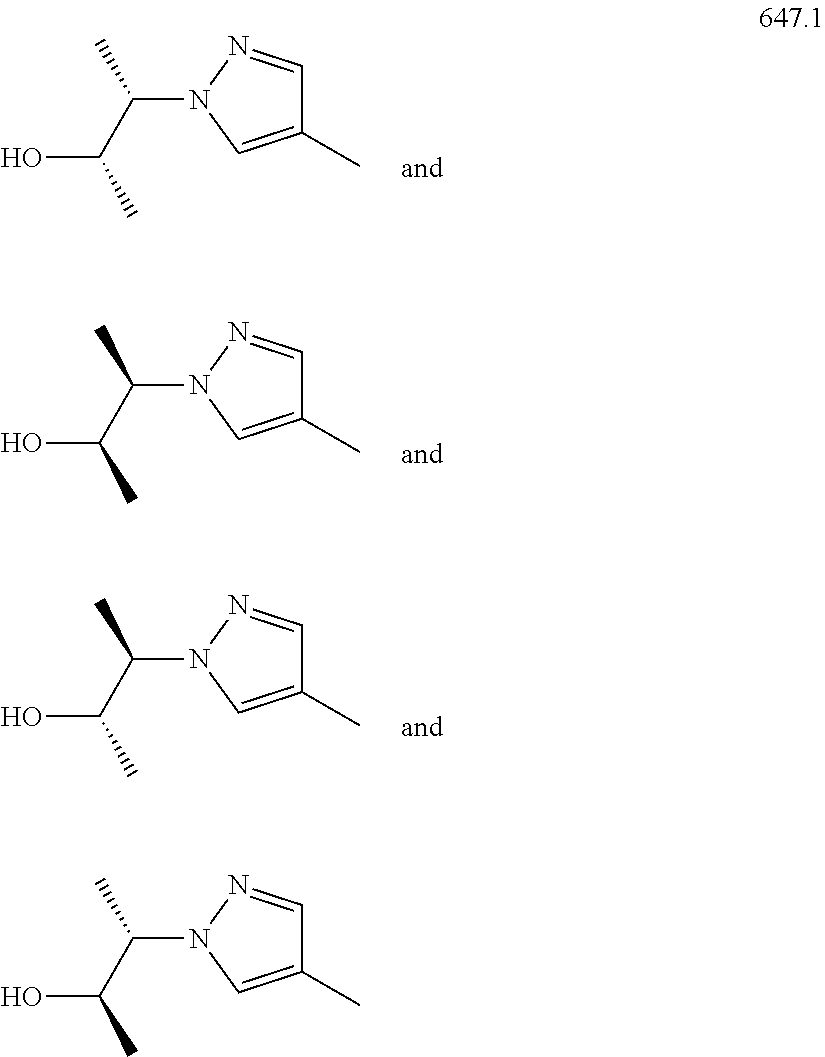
OC(C(C)N1C=C(C)C=N1)C.OC(C(C)N1C=C(C)C=N1)C.OC(C(C)N1C=C(C)C=N1)C.OC(C(C)N1C=C(C)C=N1)C
